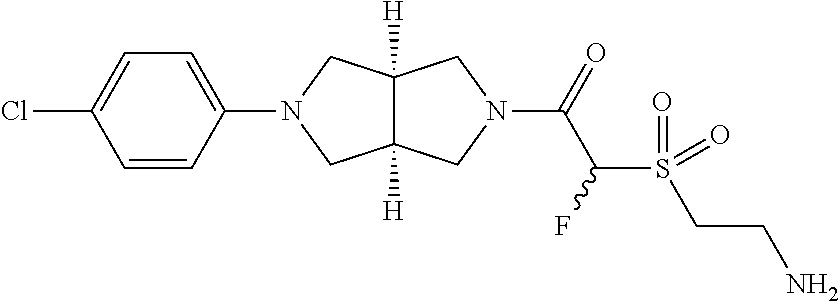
C12([H])C([H])(CN(C3=CC=C(Cl)C=C3)C1)CN(C(=O)C(S(CCN)(=O)=O)F)C2
